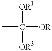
CC([OR])([OR1])[OR3]
